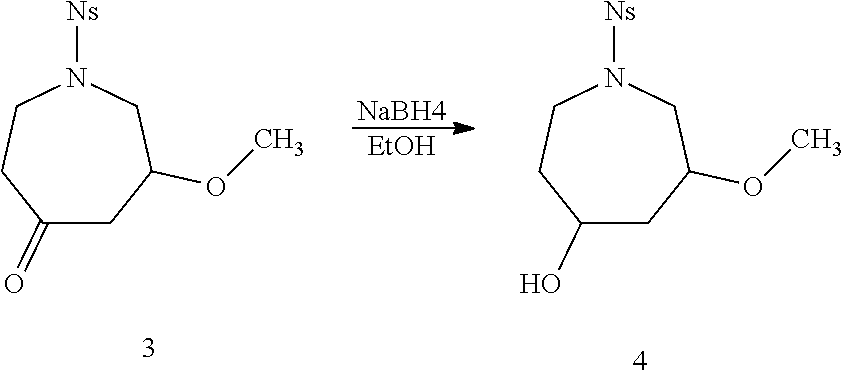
[NaBH4].[EtOH].C1(=O)CC(OC)CN([Ns])CC1.C1(O)CC(OC)CN([Ns])CC1
